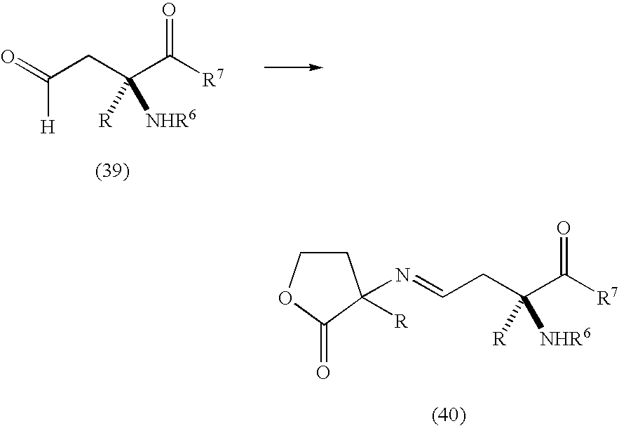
O=C(CC(C([R7])=O)([R])[NHR6])[H].N(=CCC(C([R7])=O)([R])[NHR6])C1([R])CCOC1=O
